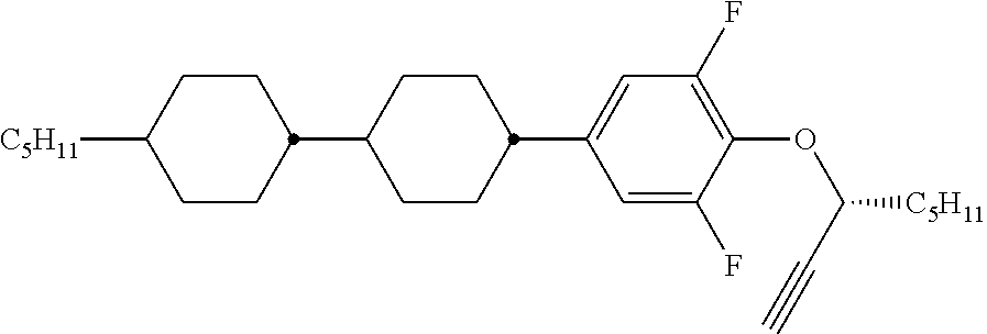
C1CC(C2CCC(C3=CC(F)=C(OC(C#C)[C5H11])C(F)=C3)CC2)CCC1[C5H11]
